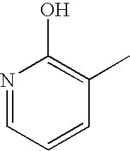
N1=CC=CC(C)=C1O
